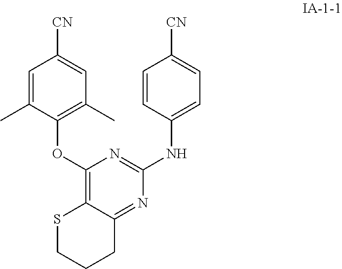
C1=C(C)C(OC2=C3C(=NC(NC4=CC=C([CN])C=C4)=N2)CCCS3)=C(C)C=C1[CN]
